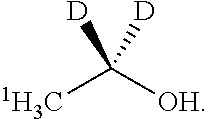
[1H3C]C([OH])([D])[D]
